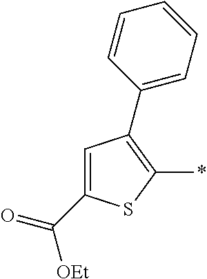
C1(C(=O)[OEt])=CC(C2=CC=CC=C2)=C(*)S1
